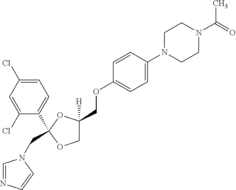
C1=C(Cl)C=C(Cl)C(C2(CN3C=NC=C3)OC(COC3=CC=C(N4CCN(C(C)=O)CC4)C=C3)([H])CO2)=C1
